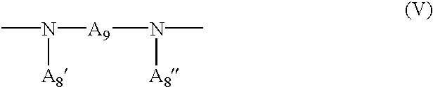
CN([A9]N([A8])C)[A8]
